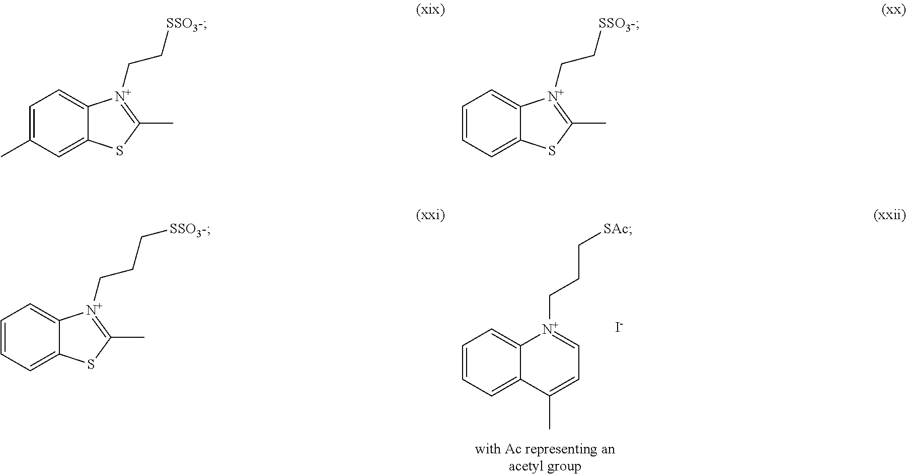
C1=CC=C2C(=C1)[N+](CCC[SAc])=CC=C2C.[I-].C1=C(C)C=C2C(=C1)[N+](CC[SSO3-])=C(C)S2.C1=CC=C2C(=C1)[N+](CC[SSO3-])=C(C)S2.C1=CC=C2C(=C1)[N+](CCC[SSO3-])=C(C)S2
